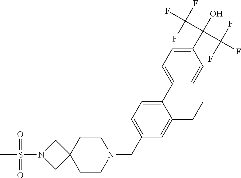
C1=CC(C(O)(C(F)(F)F)C(F)(F)F)=CC=C1C1=CC=C(CN2CCC3(CC2)CN(S(C)(=O)=O)C3)C=C1CC
